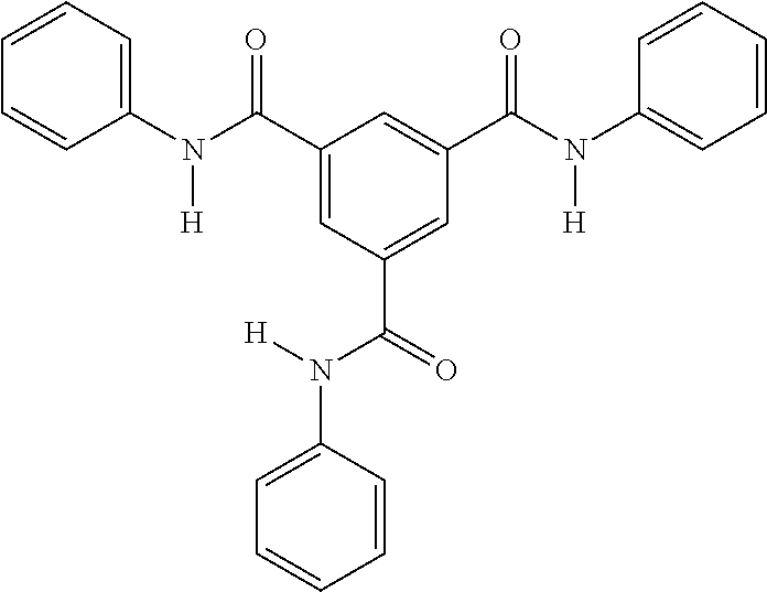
C1(C(N(C2=CC=CC=C2)[H])=O)=CC(C(=O)N([H])C2=CC=CC=C2)=CC(C(N(C2=CC=CC=C2)[H])=O)=C1
